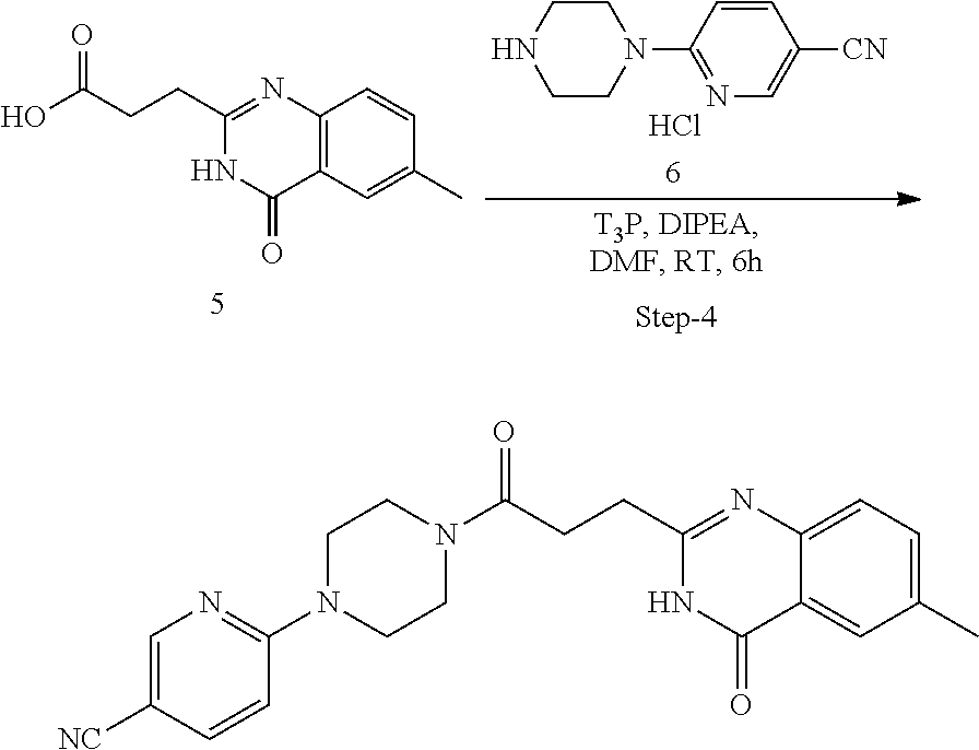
C12=C(C=C(C)C=C1)C(=O)NC(CCC(O)=O)=N2.C1CN(C2=NC=C([CN])C=C2)CCN1.Cl.C12=CC=C(C)C=C1C(=O)NC(CCC(N1CCN(C3=NC=C([NC])C=C3)CC1)=O)=N2
